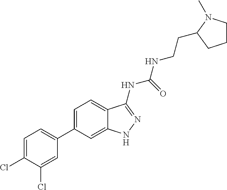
C1=C(Cl)C(Cl)=CC(C2=CC=C3C(=C2)NN=C3NC(NCCC2N(C)CCC2)=O)=C1
